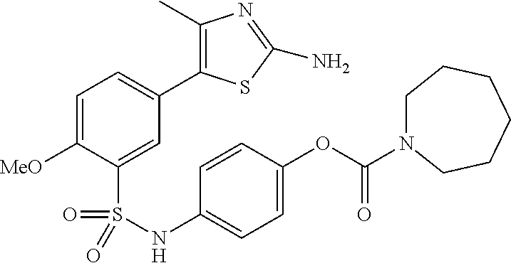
C1=C([MeO])C(S(=O)(=O)NC2=CC=C(OC(=O)N3CCCCCC3)C=C2)=CC(C2=C(C)N=C(N)S2)=C1
